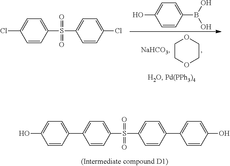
C1COCCO1.C1=CC(S(C2=CC=C(Cl)C=C2)(=O)=O)=CC=C1Cl.C1=CC(B(O)O)=CC=C1O.C1=CC(S(C2=CC=C(C3=CC=C(O)C=C3)C=C2)(=O)=O)=CC=C1C1=CC=C(O)C=C1
